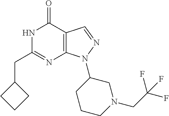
N1C(CC2CCC2)=NC2=C(C1=O)C=NN2C1CCCN(CC(F)(F)F)C1
